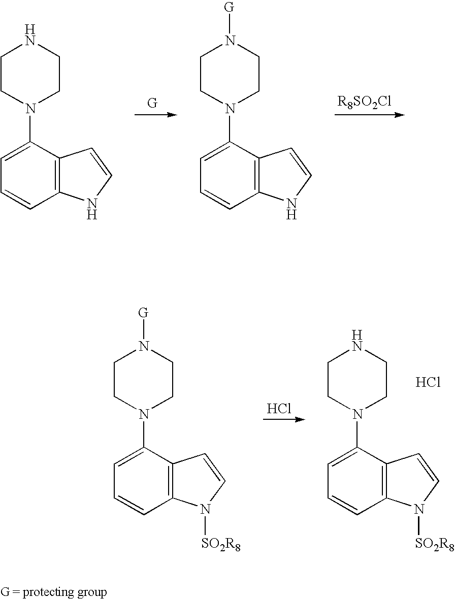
C12=C(C(N3CCNCC3)=CC=C1)C=CN2.C12=C(C(N3CCN([G])CC3)=CC=C1)C=CN2.C12=C(C(N3CCNCC3)=CC=C1)C=CN2[SO2R8].Cl.Cl.C12=C(C(N3CCN([G])CC3)=CC=C1)C=CN2[SO2R8]
